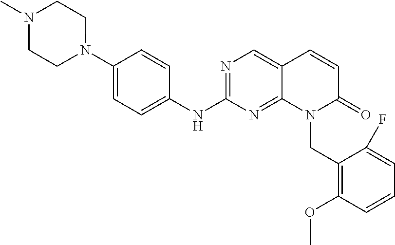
N1(C2=CC=C(NC3=NC=C4C(=N3)N(CC3=C(OC)C=CC=C3F)C(=O)C=C4)C=C2)CCN(C)CC1
